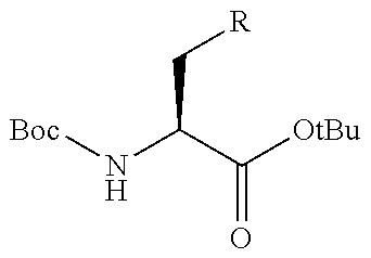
[Boc]NC(C[R])C(=O)[OtBu]
